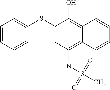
C1=CC=CC(SC2=CC(NS(C)(=O)=O)=C3C(=C2O)C=CC=C3)=C1
